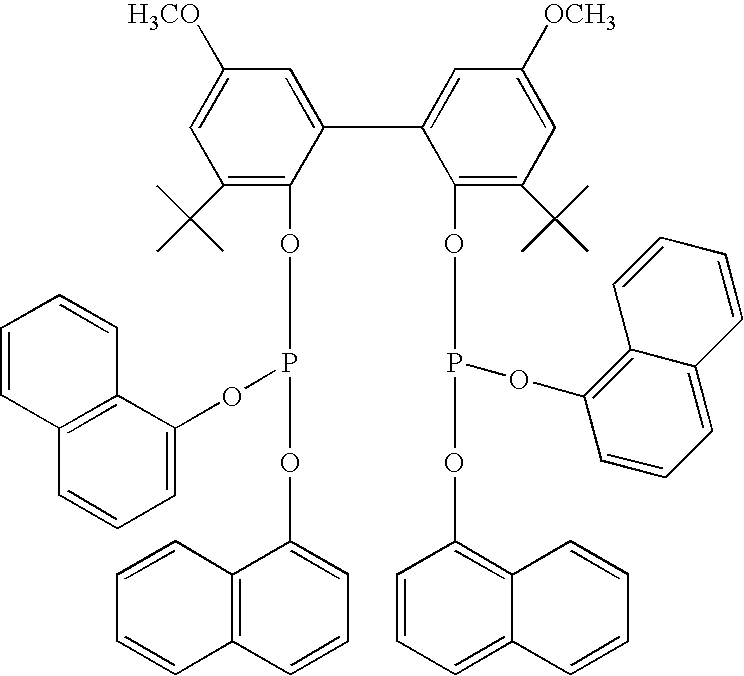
C1([H3CO])=CC(C(C)(C)C)=C(OP(OC2=CC=CC3=C2C=CC=C3)OC2=CC=CC3=C2C=CC=C3)C(C2=CC([OCH3])=CC(C(C)(C)C)=C2OP(OC2=C3C(=CC=C2)C=CC=C3)OC2=C3C(=CC=C2)C=CC=C3)=C1
